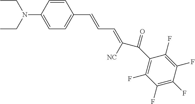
CCN(C1=CC=C(C=CC=C([NC])C(C2=C(F)C(F)=C(F)C(F)=C2F)=O)C=C1)CC
